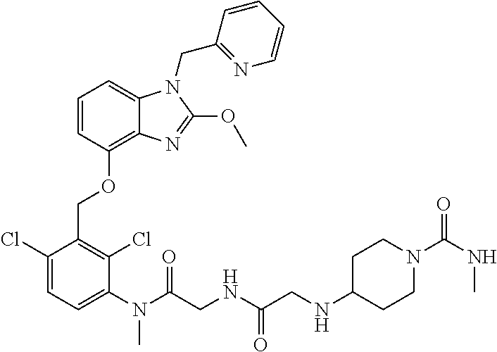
C1(Cl)=CC=C(N(C(CNC(=O)CNC2CCN(C(NC)=O)CC2)=O)C)C(Cl)=C1COC1=C2C(=CC=C1)N(CC1=NC=CC=C1)C(OC)=N2
